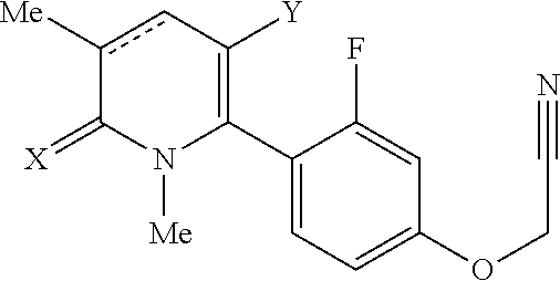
C1(C2=C([Y])cc([Me])C(=[X])N2[Me])=CC=C(OCC#N)C=C1F
